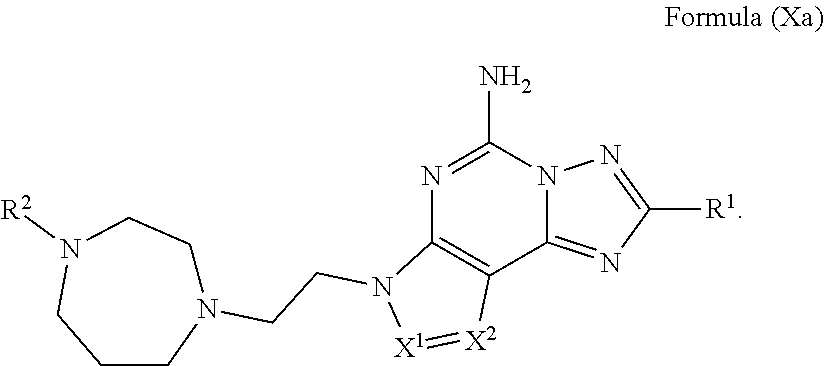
N1=C(N)N2C(=NC([R1])=N2)C2=C1N(CCN1CCN([R2])CCC1)[X1]=[X2]2
